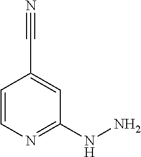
C1=CN=C(NN)C=C1C#N
